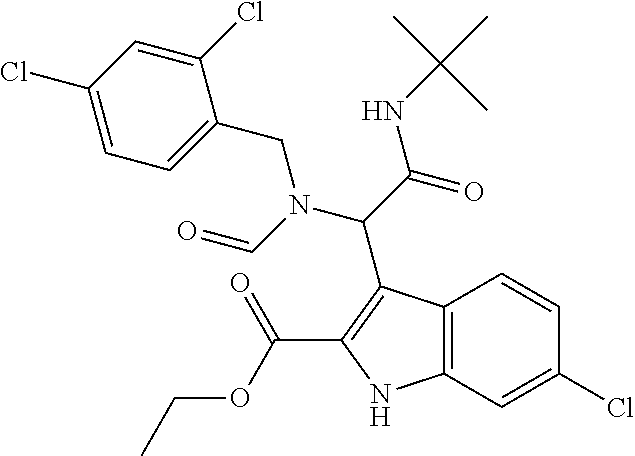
C12=C(NC(C(OCC)=O)=C1C(C(NC(C)(C)C)=O)N(CC1=CC=C(Cl)C=C1Cl)C=O)C=C(Cl)C=C2
